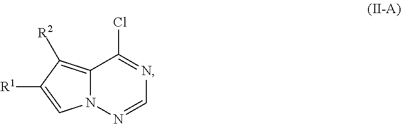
N12C(=C([R2])C([R1])=C1)C(Cl)=NC=N2
